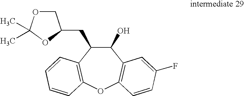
C1(O)C(CC2COC(C)(C)O2)C2=C(OC3=C1C=C(F)C=C3)C=CC=C2
